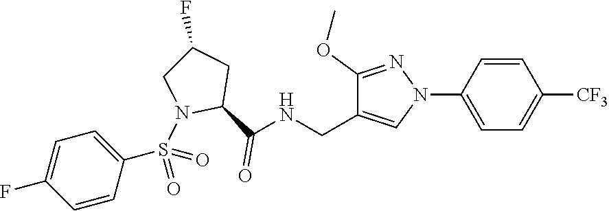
C1(OC)=NN(C2=CC=C([CF3])C=C2)C=C1CNC(C1CC(F)CN1S(=O)(C1=CC=C(F)C=C1)=O)=O
